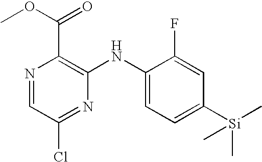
N1=CC(Cl)=NC(NC2=CC=C([Si](C)(C)C)C=C2F)=C1C(=O)OC
